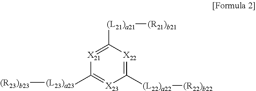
[(L21)a21]([(R21)b21])C1=[X21]C([(L23)a23][(R23)b23])=[X23]C([(L22)a22][(R22)b22])=[X22]1
